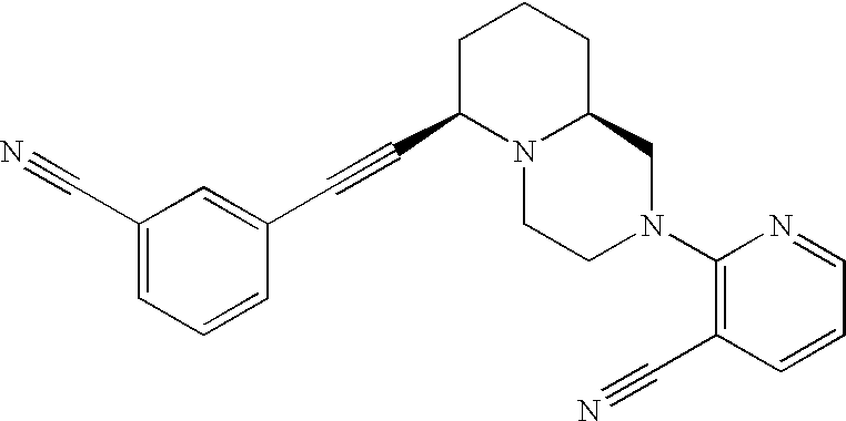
C1(C#N)=CC=CC(C#CC2N3C(CCC2)CN(C2=C(C#N)C=CC=N2)CC3)=C1
